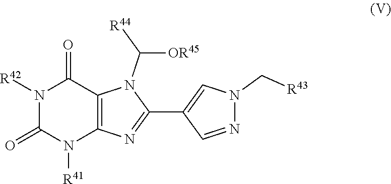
N1([R42])C(=O)N([R41])C2=C(C1=O)N(C([OR45])[R44])C(C1=CN(C[R43])N=C1)=N2
